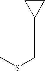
CSCCC1CC1
